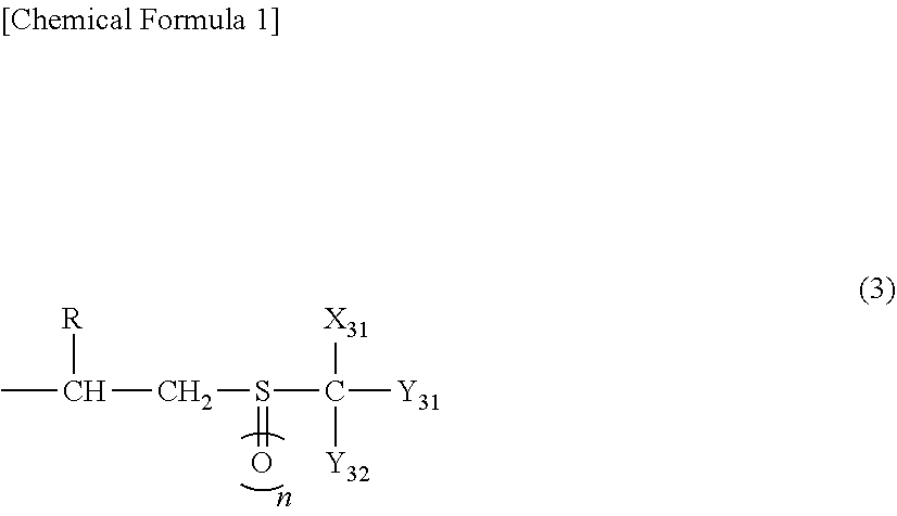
CC(CS(C([Y31])([X31])[Y32])=O)[R]
